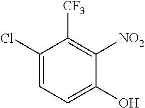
C1(Cl)=CC=C(O)C([NO2])=C1[CF3]
